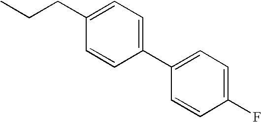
C1(CCC)=CC=C(C2=CC=C(F)C=C2)C=C1
